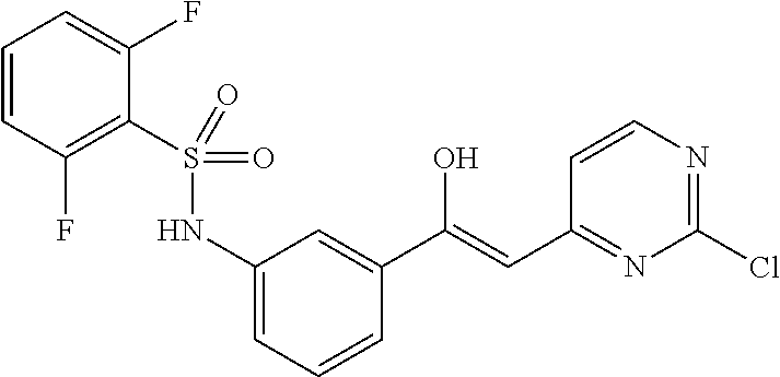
C1=CC(F)=C(S(NC2=CC=CC(C(=CC3=NC(Cl)=NC=C3)O)=C2)(=O)=O)C(F)=C1
